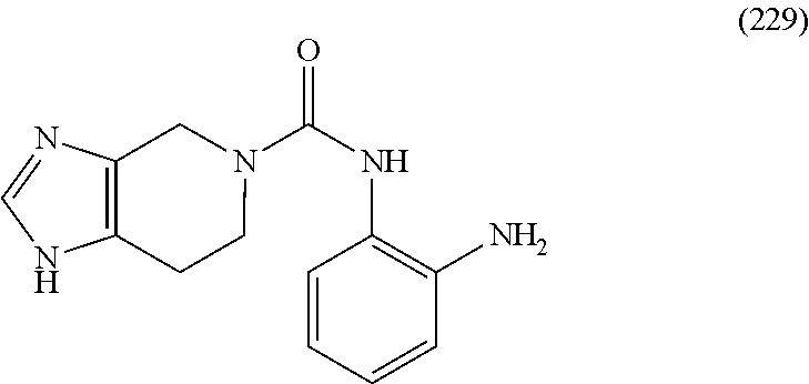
N1(C(NC2=C(N)C=CC=C2)=O)CC2=C(CC1)NC=N2
